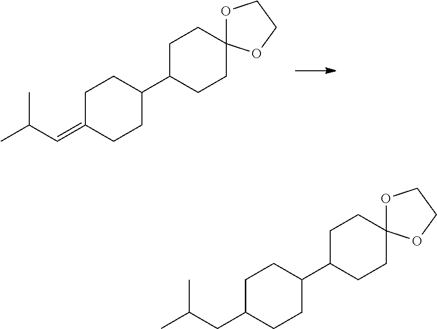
C1C(=CC(C)C)CCC(C2CCC3(CC2)OCCO3)C1.C1C(CC(C)C)CCC(C2CCC3(CC2)OCCO3)C1
